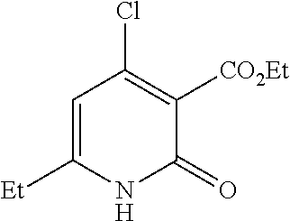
C1=C([Et])NC(=O)C([CO2Et])=C1Cl
